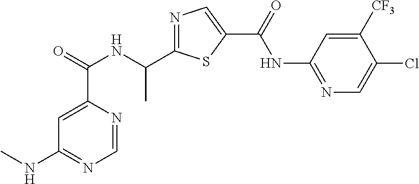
N1=C(C(NC(C2=CC(NC)=NC=N2)=O)C)SC(C(=O)NC2=NC=C(Cl)C([CF3])=C2)=C1
